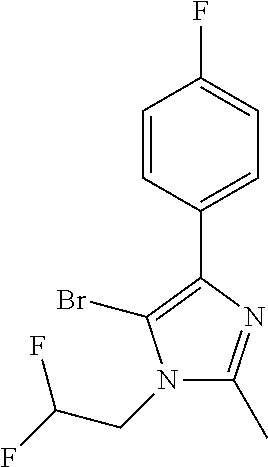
N1(CC(F)F)C(C)=NC(C2=CC=C(F)C=C2)=C1Br
